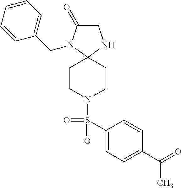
C1C(=O)N(CC2=CC=CC=C2)C2(N1)CCN(S(C1=CC=C(C(C)=O)C=C1)(=O)=O)CC2
